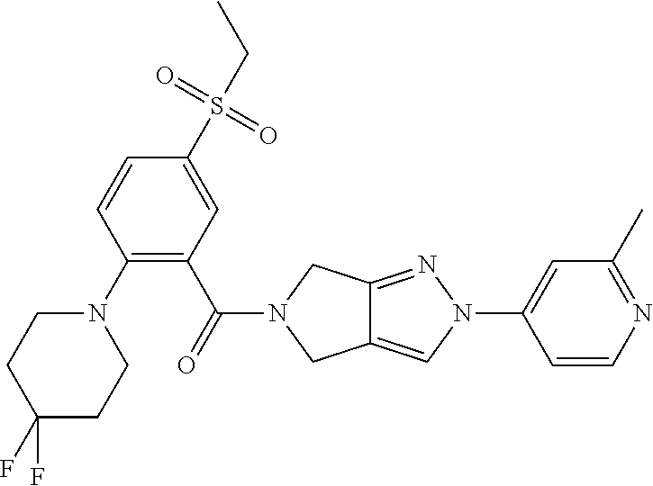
N1(C2=C(C(=O)N3CC4=CN(C5=CC(C)=NC=C5)N=C4C3)C=C(S(CC)(=O)=O)C=C2)CCC(F)(F)CC1
